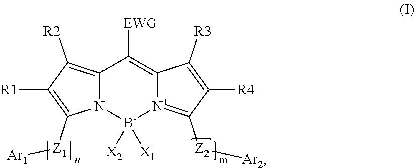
C12=C([R2])C([R1])=C([Z1][Ar1])N1[B-]([X2])([X1])[N+]1=C([Z2][Ar2])C([R4])=C([R3])C1=C2[EWG]
